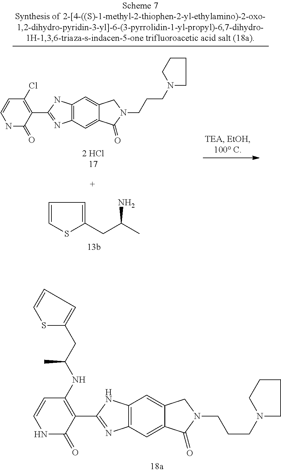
C1(NC(CC2=CC=CS2)C)=C(C2=NC3=C(N2)C=C2C(=C3)C(=O)N(CCCN3CCCC3)C2)C(=O)NC=C1.C1(Cl)=C(C2=NC3=C(N2)C=C2C(=C3)C(=O)N(CCCN3CCCC3)C2)C(=O)NC=C1.S1C(CC(C)N)=CC=C1
